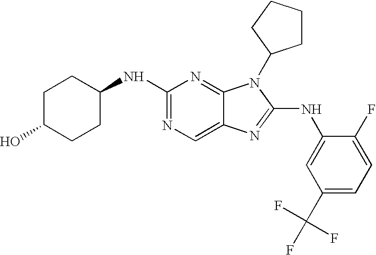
N1=C(NC2CCC(O)CC2)N=C2C(=C1)N=C(NC1=CC(C(F)(F)F)=CC=C1F)N2C1CCCC1
